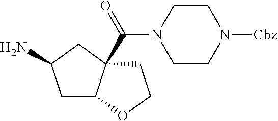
C1C2C(C(N3CCN([Cbz])CC3)=O)(CC1N)CCO2
